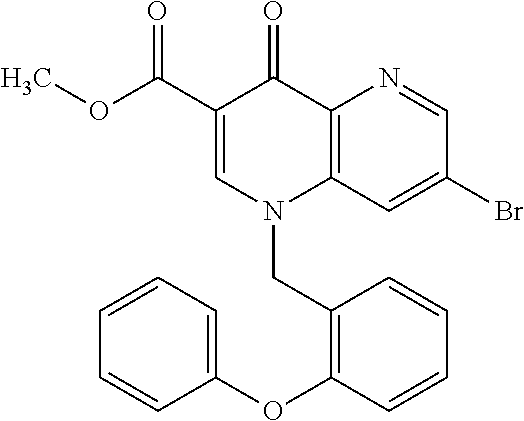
C1(C(OC)=O)=CN(CC2=C(OC3=CC=CC=C3)C=CC=C2)C2=C(C1=O)N=CC(Br)=C2
